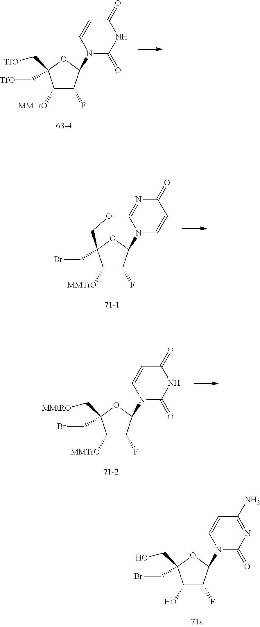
C1([MMTrO])C(F)C(N2C(=O)NC(=O)C=C2)OC1(C[TfO])C[TfO].C1([MMTrO])C(F)C2OC1(CBr)COC1=NC(=O)C=CN21.C1([MMTrO])C(F)C(N2C(=O)NC(=O)C=C2)OC1(CBr)C[MMtRO].C1(O)C(F)C(N2C(=O)N=C(N)C=C2)OC1(CBr)CO
